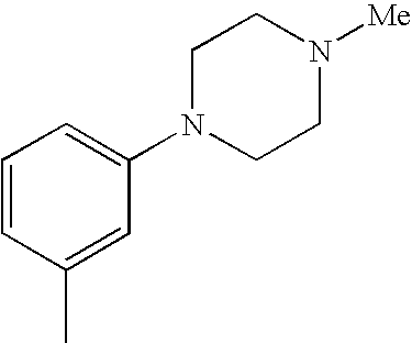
C1=CC(C)=CC(N2CCN([Me])CC2)=C1
